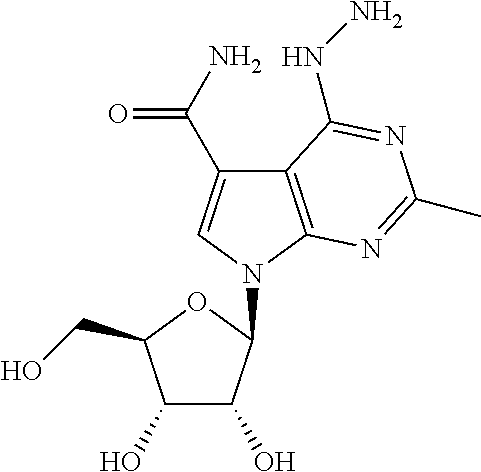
C1(O)C(O)C(N2C=C(C(N)=O)C3=C2N=C(C)N=C3NN)OC1CO
